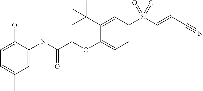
CC(C1=CC(S(C=CC#N)(=O)=O)=CC=C1OCC(NC1=CC(C)=CC=C1O)=O)(C)C
